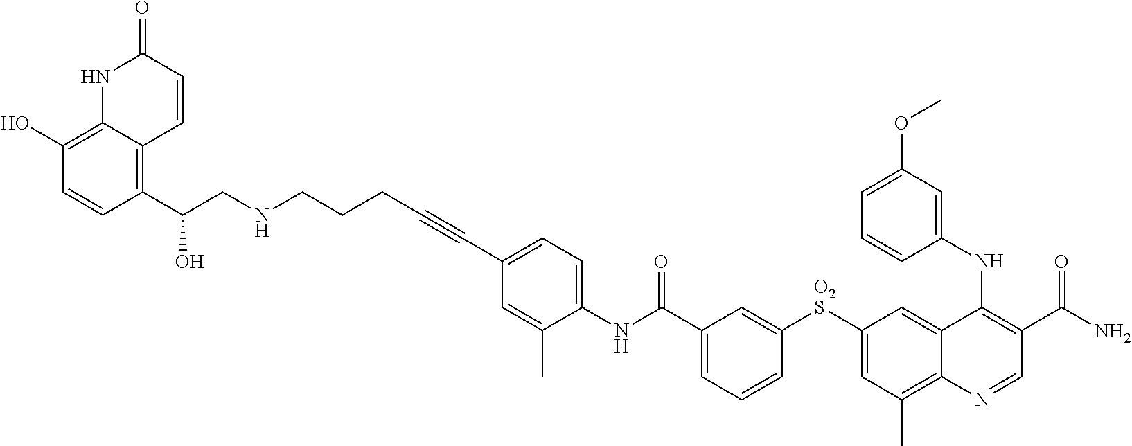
[O2S](C1=CC(C)=C2C(=C1)C(NC1=CC(OC)=CC=C1)=C(C(N)=O)C=N2)C1=CC(C(NC2=CC=C(C#CCCCNCC(O)C3=C4C(=C(O)C=C3)NC(=O)C=C4)C=C2C)=O)=CC=C1
